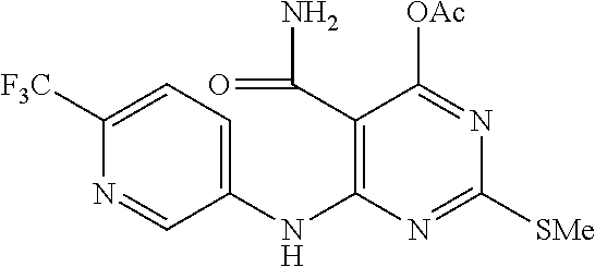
C1([F3C])=CC=C(NC2=C(C(=O)N)C([OAc])=NC([SMe])=N2)C=N1
